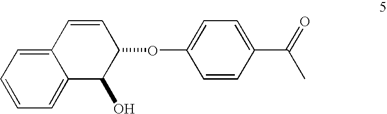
C12=CC=CC=C1C(O)C(OC1=CC=C(C(=O)C)C=C1)C=C2
